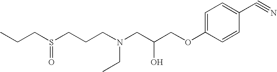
CCCS(CCCN(CC(COC1=CC=C(C#N)C=C1)O)CC)=O
